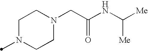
N1(C)CCN(CC(=O)NC([Me])[Me])CC1
